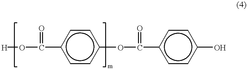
[H]OC(=O)c1ccc(OC(c2ccc(O)cc2)=O)cc1
